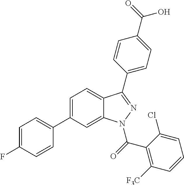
C1=C(C2=CC=C(F)C=C2)C=C2C(=C1)C(C1=CC=C(C(O)=O)C=C1)=NN2C(C1=C([F3C])C=CC=C1Cl)=O
